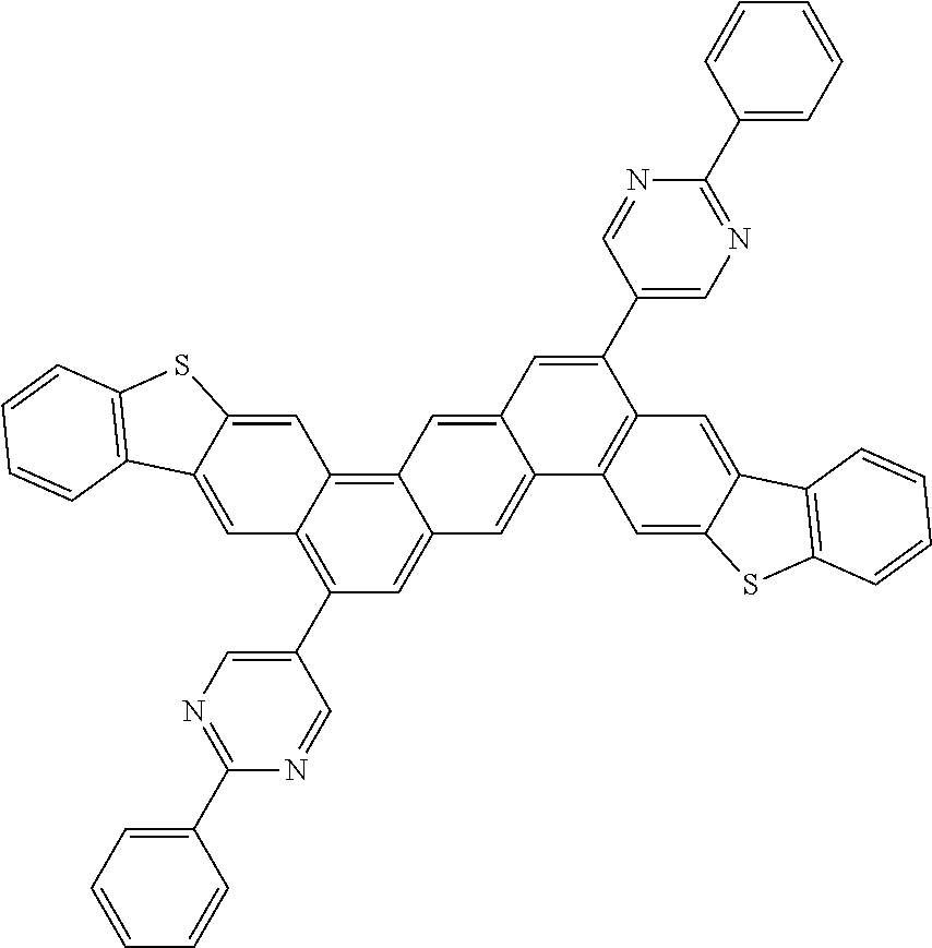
C1(C2=C3C(=C4C(=C2)C=C2C(=C4)C=C(C4=CN=C(C5=CC=CC=C5)N=C4)C4=C2C=C2C(=C4)C4=C(S2)C=CC=C4)C=C2C(=C3)C3=C(S2)C=CC=C3)=CN=C(C2=CC=CC=C2)N=C1
